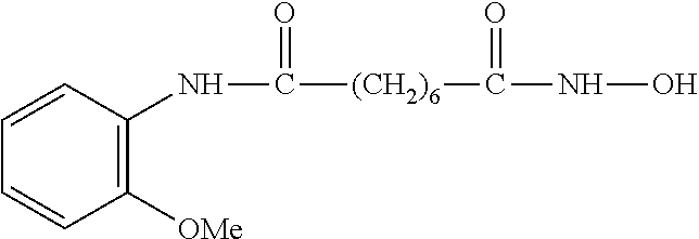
N(C([(CH2)6]C(NO)=O)=O)C1=C([OMe])C=CC=C1
